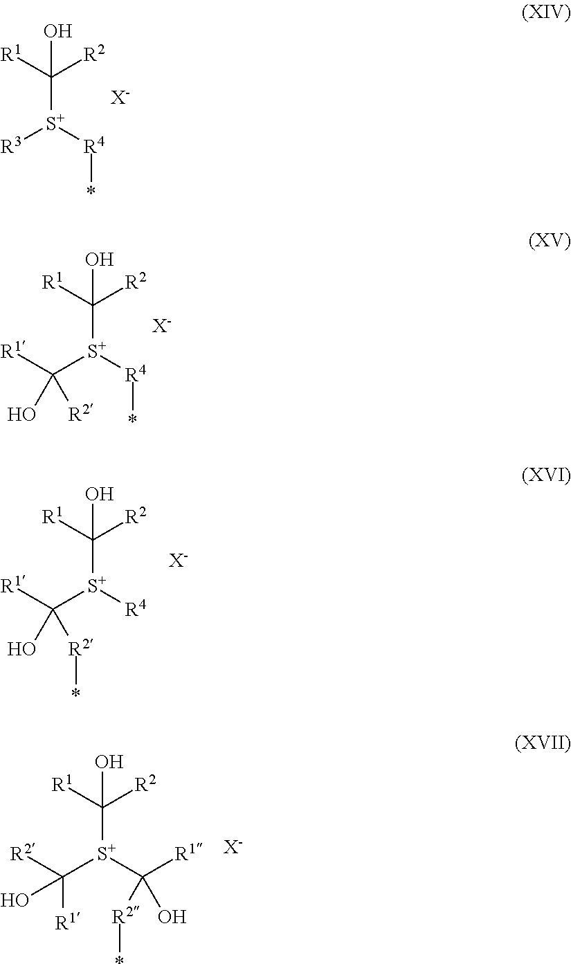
C(O)([R2])([R1])[S+]([R4]*)[R3].[X-].C(O)([R2])([R1])[S+]([R4]*)C([R1])(O)[R2].[X-].C(O)([R2])([R1])[S+]([R4])C([R1])(O)[R2]*.[X-].C(O)([R2])([R1])[S+](C([R2]*)([R1])O)C([R2])(O)[R1].[X-]
